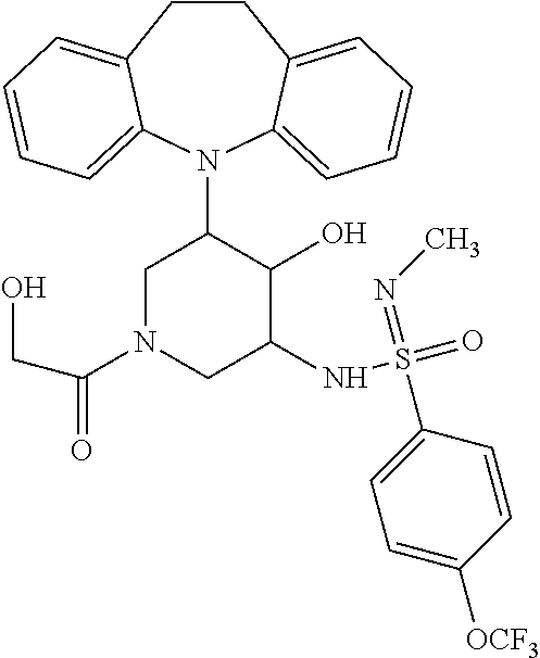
C12=CC=CC=C1N(C1CN(C(CO)=O)CC(NS(=O)(=NC)C3=CC=C([OCF3])C=C3)C1O)C1=CC=CC=C1CC2
